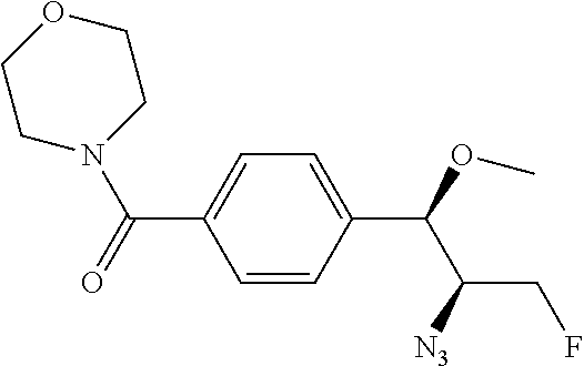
C1=CC(C(OC)C([N3])CF)=CC=C1C(=O)N1CCOCC1
